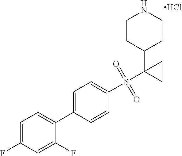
C1=C(C2=CC=C(F)C=C2F)C=CC(S(C2(C3CCNCC3)CC2)(=O)=O)=C1.Cl
